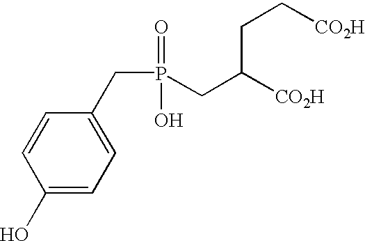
C(P(=O)(O)CC([CO2H])CC[CO2H])C1=CC=C(O)C=C1
